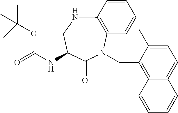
C1=CC2=C(C=C1)N(CC1=C3C(=CC=C1C)C=CC=C3)C(=O)C(NC(OC(C)(C)C)=O)CN2
